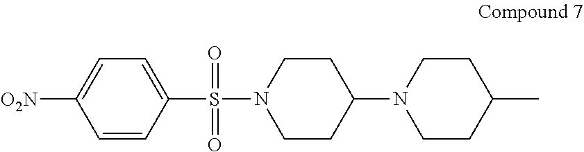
C1([O2N])=CC=C(S(=O)(=O)N2CCC(N3CCC(C)CC3)CC2)C=C1
